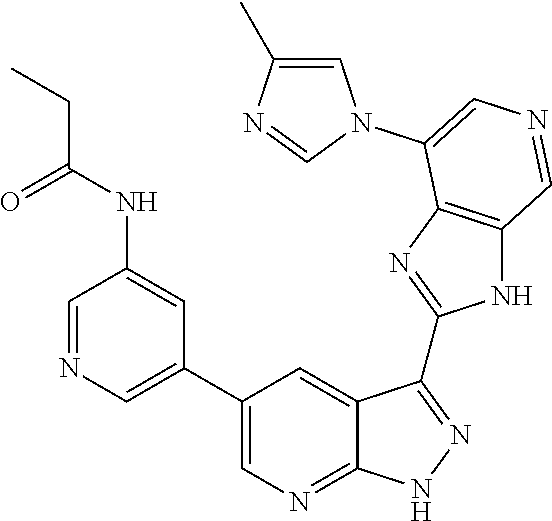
C1=NC=C(C2=CN=C3C(=C2)C(C2=NC4=C(N2)C=NC=C4N2C=C(C)N=C2)=NN3)C=C1NC(=O)CC
